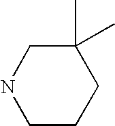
C1(C)(C)CNCCC1
